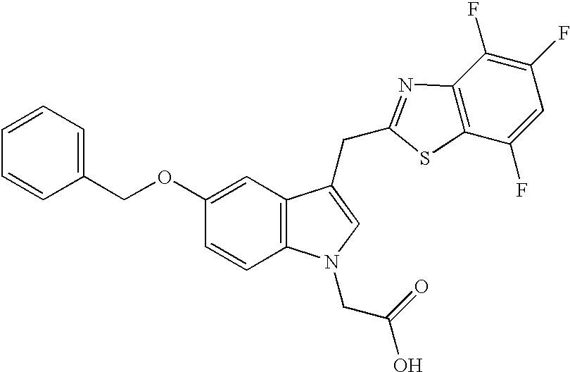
C1=CC2=C(C=C1OCC1=CC=CC=C1)C(CC1=NC3=C(C(F)=CC(F)=C3F)S1)=CN2CC(O)=O
